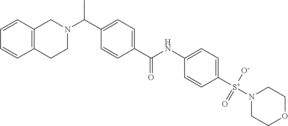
C1=CC2=C(C=C1)CCN(C(C1=CC=C(C(NC3=CC=C([S+](N4CCOCC4)([O-])=O)C=C3)=O)C=C1)C)C2
